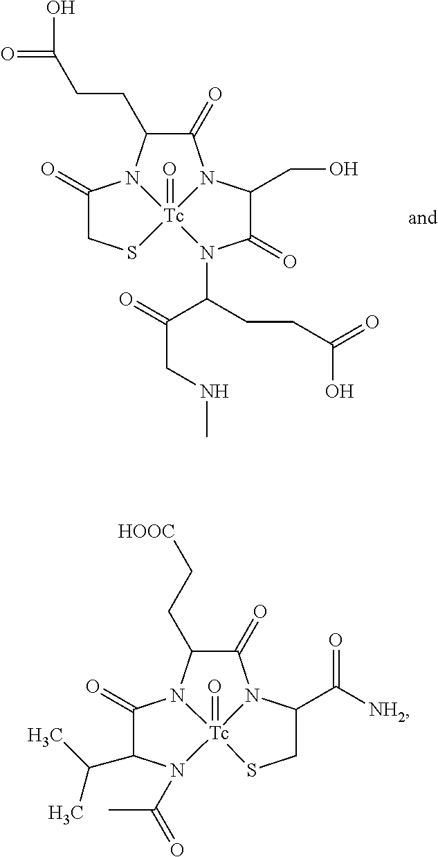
C1(=O)CS[Tc]23(=O)N1C(CCC(=O)O)C(=O)N2C(CO)C(=O)N3C(CCC(=O)O)C(=O)CNC.C1(=O)C(C(C)C)N(C(C)=O)[Tc]23(=O)N1C(CC[HOOC])C(=O)N2C(C([NH2])=O)CS3
